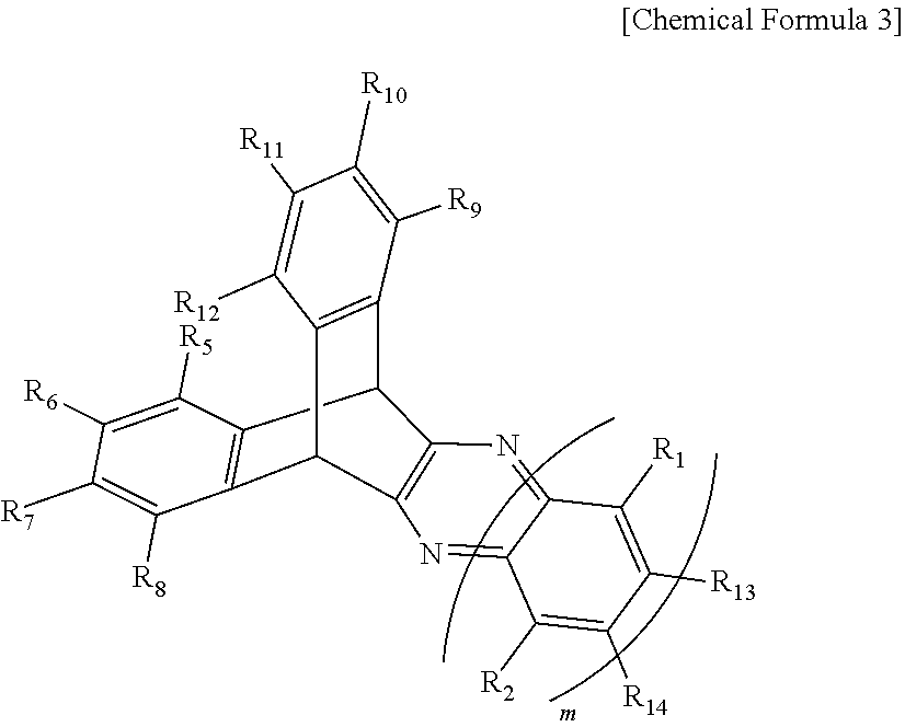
C12=C(C3C4=C(C1C1=C3C([R9])=C([R10])C([R11])=C1[R12])N=C1C(=N4)C([R1])=C([R13])C([R14])=C1[R2])C([R5])=C([R6])C([R7])=C2[R8]
